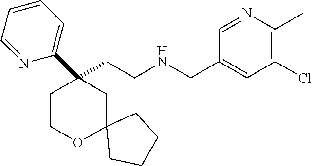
C(CNCC1=CC(Cl)=C(C)N=C1)C1(C2=CC=CC=N2)CCOC2(C1)CCCC2
